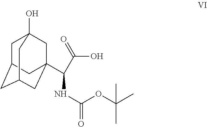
C1C2CC3CC(C(NC(=O)OC(C)(C)C)C(=O)O)(CC1(O)C3)C2
